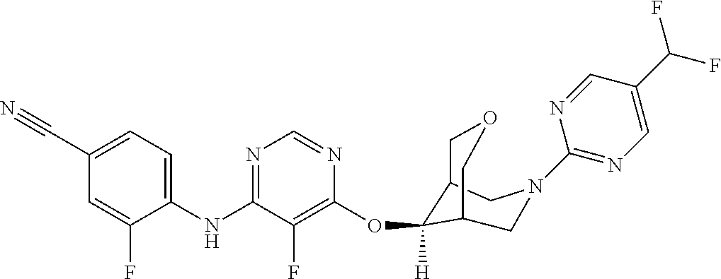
C1(NC2=NC=NC(OC3([H])C4COCC3CN(C3=NC=C(C(F)F)C=N3)C4)=C2F)=CC=C(C#N)C=C1F
